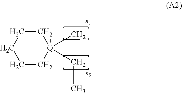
[Q]1(CC)(CC)CCCCC1
